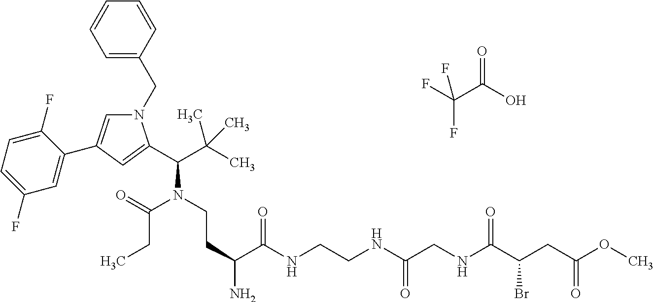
N1(CC2=CC=CC=C2)C=C(C2=CC(F)=CC=C2F)C=C1C(C(C)(C)C)N(CCC(C(NCCNC(CNC(C(CC(OC)=O)Br)=O)=O)=O)N)C(CC)=O.FC(C(O)=O)(F)F
